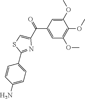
C1(C(C2=CSC(C3=CC=C(N)C=C3)=N2)=O)=CC(OC)=C(OC)C(OC)=C1
